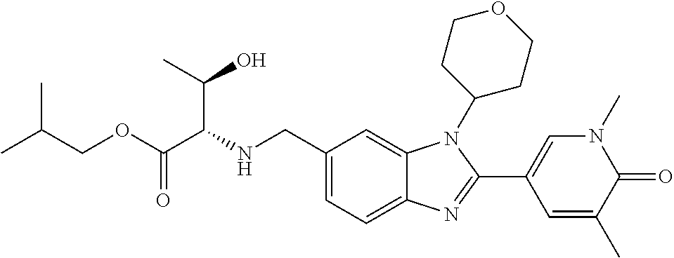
C1(CNC(C(OCC(C)C)=O)C(O)C)=CC=C2C(=C1)N(C1CCOCC1)C(C1=CN(C)C(=O)C(C)=C1)=N2
